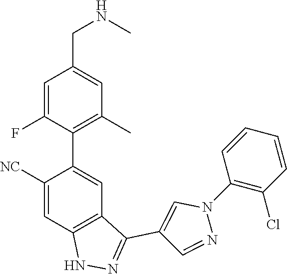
C1([NC])=CC2=C(C=C1C1=C(C)C=C(CNC)C=C1F)C(C1=CN(C3=C(Cl)C=CC=C3)N=C1)=NN2
